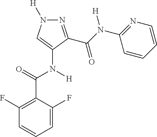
N1=C(C(N([H])C2=NC=CC=C2)=O)C(N([H])C(C2=C(F)C=CC=C2F)=O)=CN1[H]
